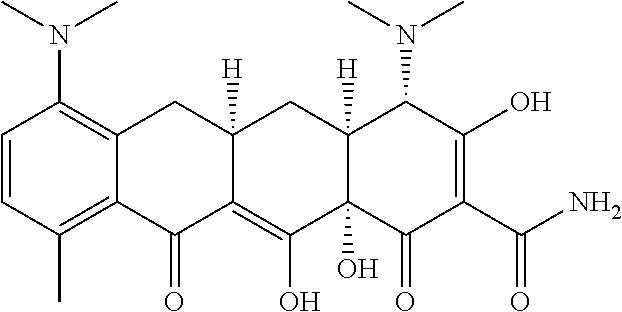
C1=CC(C)=C2C(=C1N(C)C)CC1([H])C(=C(O)C3(O)C([H])(C1)C(N(C)C)C(O)=C(C(N)=O)C3=O)C2=O
